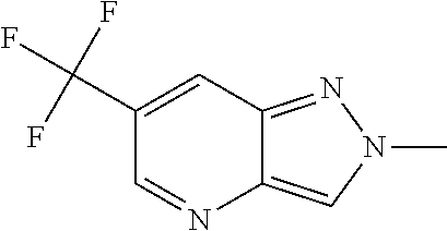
C12=CN(C)N=C1C=C(C(F)(F)F)C=N2
